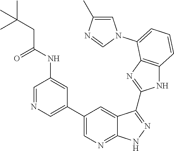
C1=NC=C(C2=CN=C3C(=C2)C(C2=NC4=C(N2)C=CC=C4N2C=C(C)N=C2)=NN3)C=C1NC(CC(C)(C)C)=O
